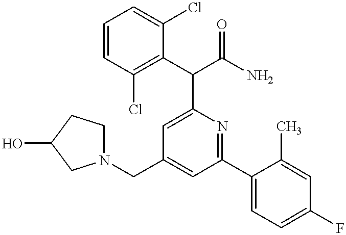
N1(CC2=CC(C3=CC=C(F)C=C3C)=NC(C(C3=C(Cl)C=CC=C3Cl)C(N)=O)=C2)CCC(O)C1
